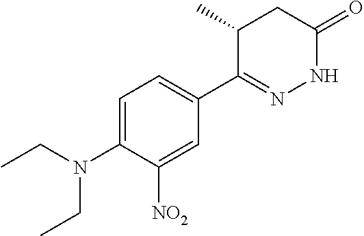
CCN(C1=CC=C(C2=NNC(=O)CC2C)C=C1[NO2])CC
